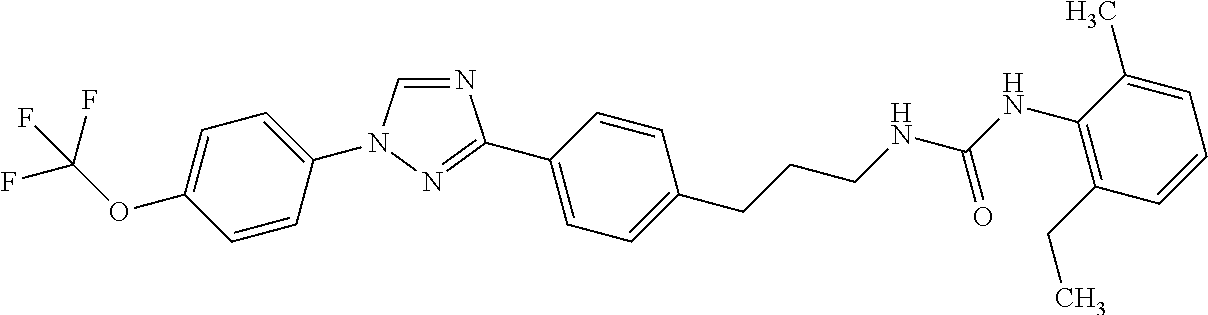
C1=C(OC(F)(F)F)C=CC(N2C=NC(C3=CC=C(CCCNC(NC4=C(CC)C=CC=C4C)=O)C=C3)=N2)=C1
